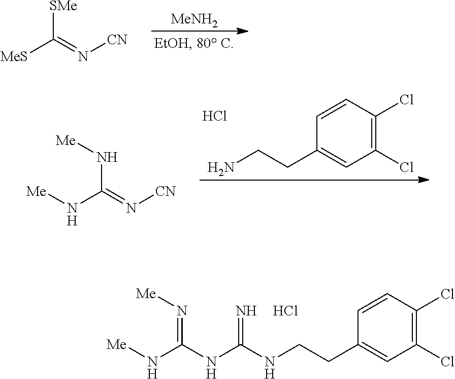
[SMe]C(=N[CN])[MeS].[MeNH2].NCCC1=CC(Cl)=C(Cl)C=C1.Cl.N(C(=N[CN])N[Me])[Me].N(=C(NC(=N)NCCC1=CC(Cl)=C(Cl)C=C1)N[Me])[Me].Cl
